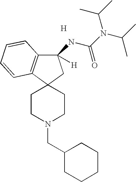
C1(NC(N(C(C)C)C(C)C)=O)([H])C2=C(C3(C1)CCN(CC1CCCCC1)CC3)C=CC=C2.[H]
